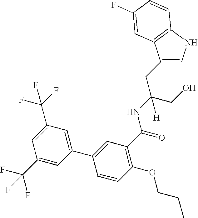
C1(CC(CO)(NC(=O)C2=C(OCCC)C=CC(C3=CC(C(F)(F)F)=CC(C(F)(F)F)=C3)=C2)[H])=CNC2=C1C=C(F)C=C2
